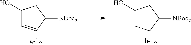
C1(O)C=CC([NBoc2])C1.C1(O)CCC([NBoc2])C1
